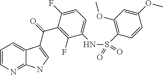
C12=NC=CC=C1C(C(=O)C1=C(F)C(NS(C3=C(OC)C=C(OC)C=C3)(=O)=O)=CC=C1F)=CN2
